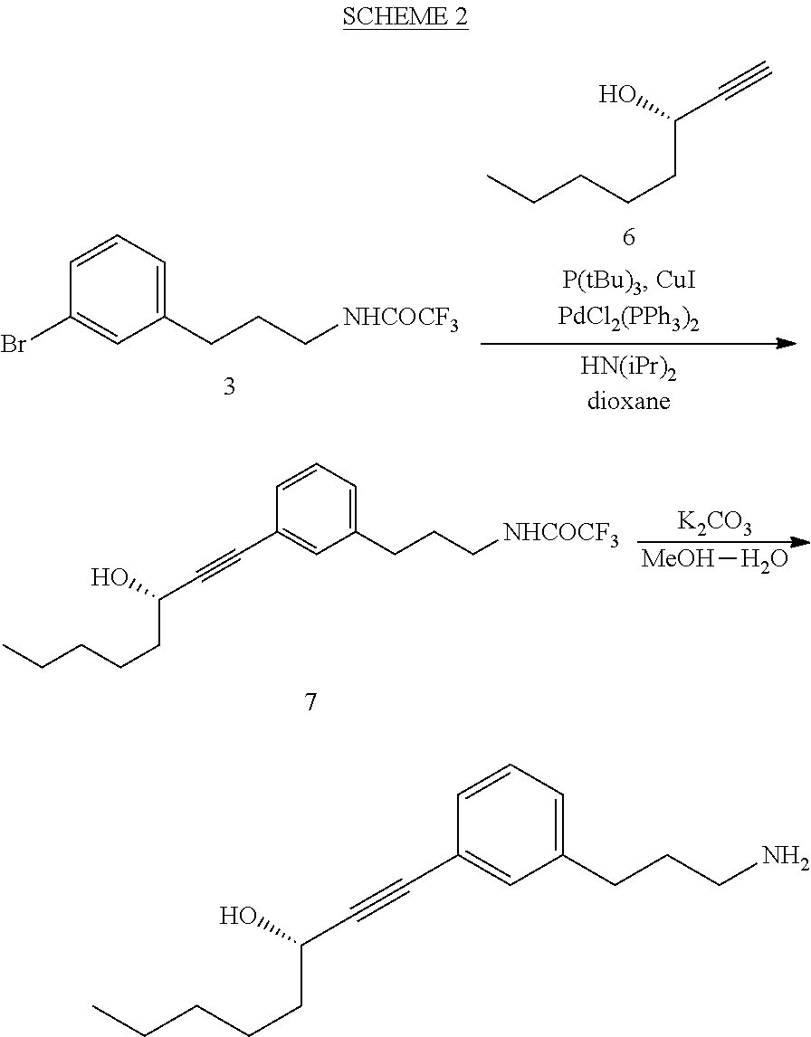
CCCCCC(C#C)O.BrC1=CC(CCC[NHCOCF3])=CC=C1.[K2CO3].[MeOH]O.C1(C#CC(CCCCC)O)=CC(CCC[NHCOCF3])=CC=C1.C1(C#CC(CCCCC)O)=CC(CCCN)=CC=C1
